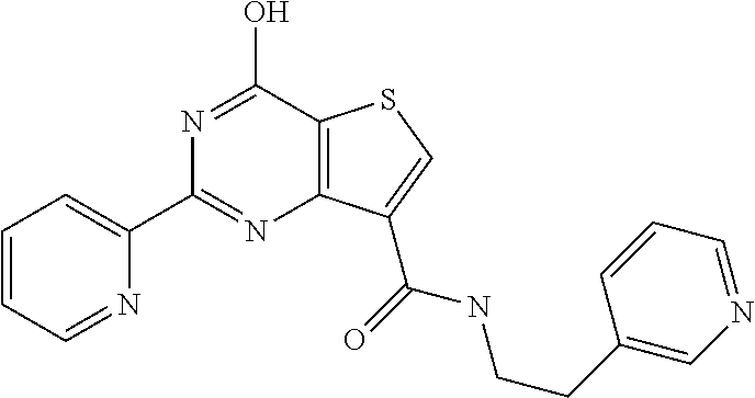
C1=CC=NC(C2=NC3=C(C(O)=N2)SC=C3C(NCCC2=CN=CC=C2)=O)=C1
